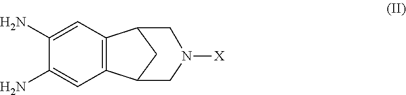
C12=C(C=C(N)C(N)=C1)C1CC2CN([X])C1
